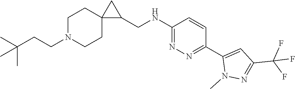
C(N1CCC2(CC1)C(CNC1=NN=C(C3=CC(C(F)(F)F)=NN3C)C=C1)C2)CC(C)(C)C
